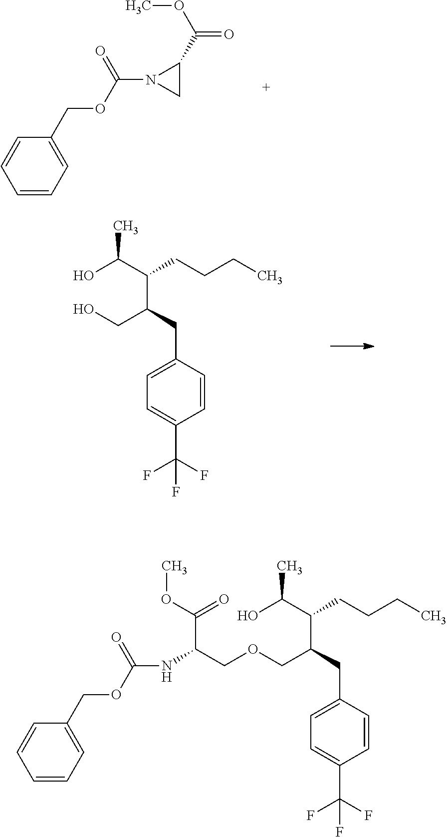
C1=CC=C(COC(N2CC2C(OC)=O)=O)C=C1.C1=CC(CC(CO)C(C(C)O)CCCC)=CC=C1C(F)(F)F.C1=CC=C(COC(NC(COCC(CC2=CC=C(C(F)(F)F)C=C2)C(C(O)C)CCCC)C(OC)=O)=O)C=C1
